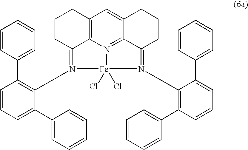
C12=C3N4=C5C(=C1)CCCC5=N(C1=C(C5=CC=CC=C5)C=CC=C1C1=CC=CC=C1)[Fe]4(Cl)(Cl)N(C1=C(C4=CC=CC=C4)C=CC=C1C1=CC=CC=C1)=C3CCC2
